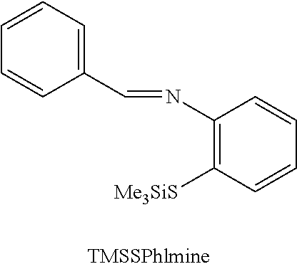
C1(C=NC2=C([Me3SiS])C=CC=C2)=CC=CC=C1
